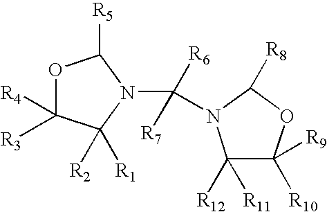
O1C([R3])([R4])C([R2])([R1])N(C([R6])([R7])N2C([R11])([R12])C([R10])([R9])OC2[R8])C1[R5]
